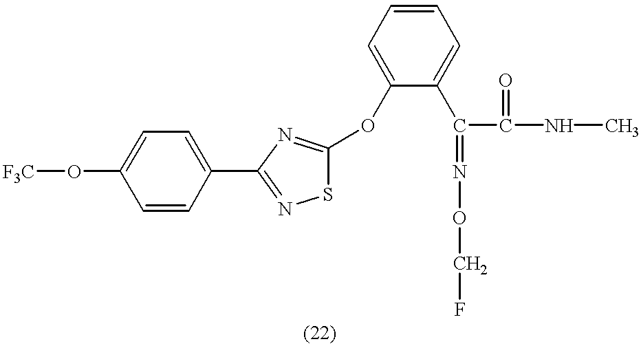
[F3C]OC1=CC=C(C2=NSC(OC3=CC=CC=C3C(C(=O)NC)=NOCF)=N2)C=C1
